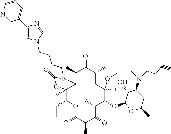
C1(C)C2C(C)(C(CC)OC(=O)C(C)C(=O)C(C)C(OC3OC(C)CC(N(C)CCC#C)C3O)C(C)(OC)CC(C)C1=O)OC(=O)N2CCCCN1C=C(C2=CC=CN=C2)N=C1
